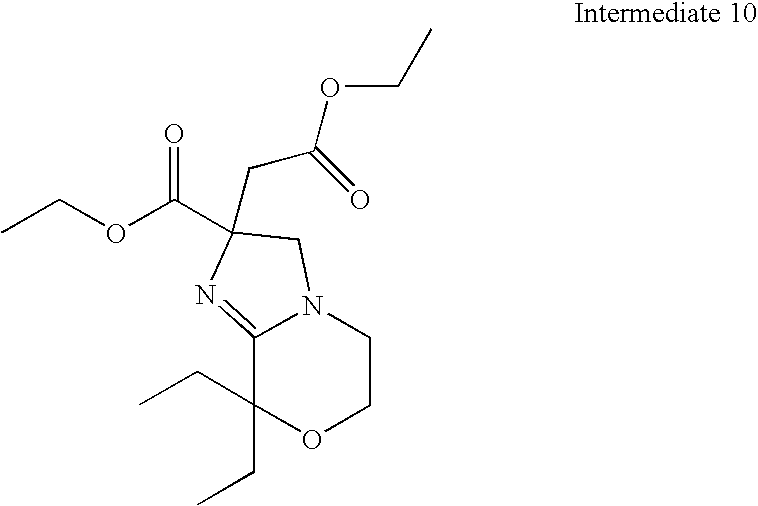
C12=NC(C(OCC)=O)(CC(OCC)=O)CN1CCOC2(CC)CC
